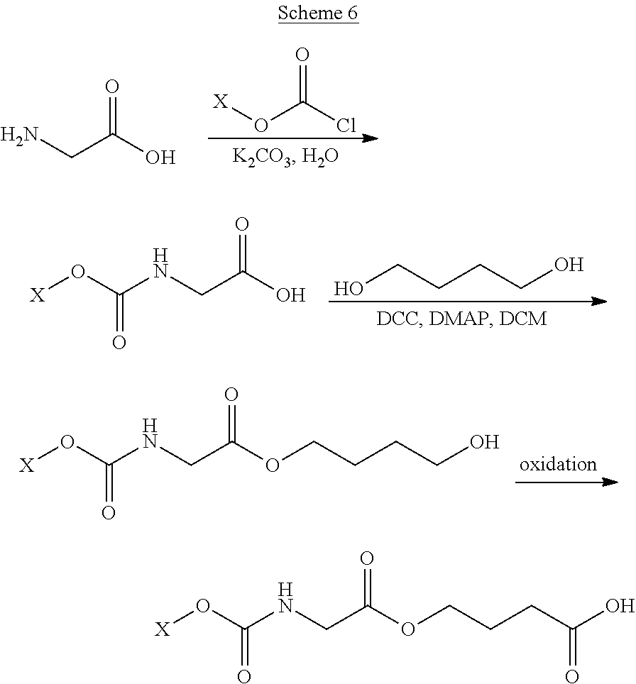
C(C(O)=O)N.O(C(Cl)=O)[X].[X]OC(NCC(O)=O)=O.OCCCCO.[X]OC(NCC(OCCCCO)=O)=O.[X]OC(NCC(OCCCC(O)=O)=O)=O
